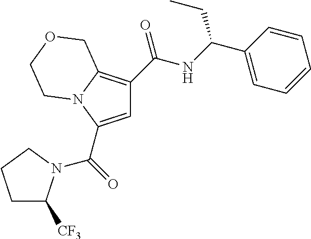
C1=C(C(=O)N2C([CF3])CCC2)N2C(=C1C(NC(C1=CC=CC=C1)CC)=O)COCC2
